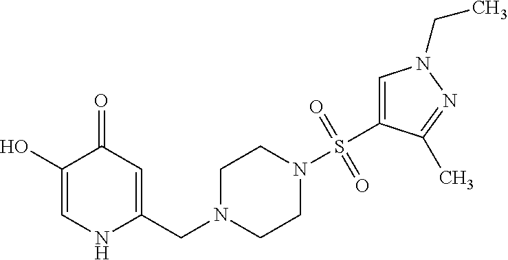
C1(O)=CNC(CN2CCN(S(=O)(=O)C3=CN(CC)N=C3C)CC2)=CC1=O
